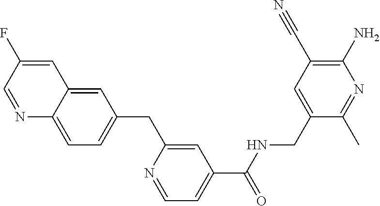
C12=CC(CC3=CC(C(NCC4=CC(C#N)=C(N)N=C4C)=O)=CC=N3)=CC=C1N=CC(F)=C2
